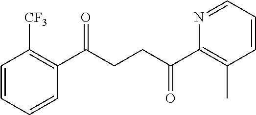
C1(C(CCC(C2=C(C)C=CC=N2)=O)=O)=C([CF3])C=CC=C1
